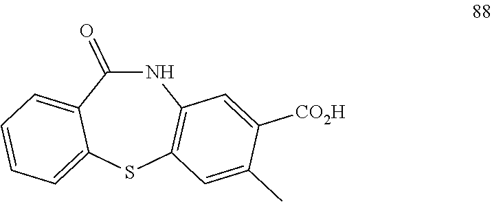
N1C(=O)C2=CC=CC=C2SC2=C1C=C([CO2H])C(C)=C2
